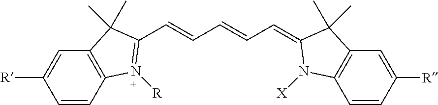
C1=CC2=C(C=C1[R])C(C)(C)C(C=CC=CC=C1N([X])C3=C(C=C([R])C=C3)C1(C)C)=N2[R]
